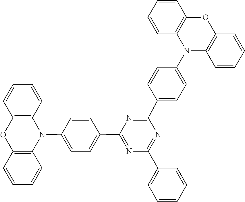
C1(C2=CC=CC=C2)=NC(C2=CC=C(N3C4=C(C=CC=C4)OC4=C3C=CC=C4)C=C2)=NC(C2=CC=C(N3C4=C(C=CC=C4)OC4=C3C=CC=C4)C=C2)=N1
